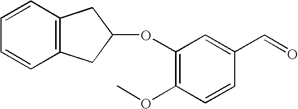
C12=C(C=CC=C1)CC(OC1=C(OC)C=CC(C=O)=C1)C2
